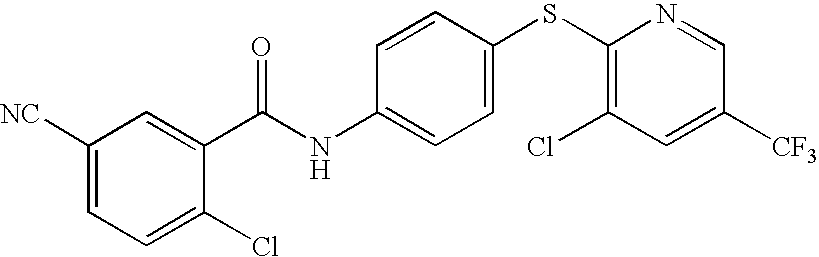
C1([NC])=CC=C(Cl)C(C(NC2=CC=C(SC3=C(Cl)C=C([CF3])C=N3)C=C2)=O)=C1
